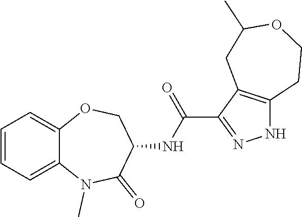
C1=CC=C2C(=C1)OCC(NC(=O)C1=NNC3=C1CC(C)OCC3)C(=O)N2C
